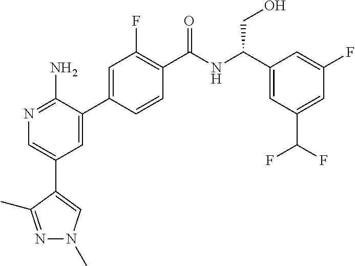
N1=C(N)C(C2=CC(F)=C(C(NC(C3=CC(C(F)F)=CC(F)=C3)CO)=O)C=C2)=CC(C2=CN(C)N=C2C)=C1
